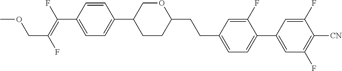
C1=CC(C(=C(F)COC)F)=CC=C1C1CCC(CCC2=CC=C(C3=CC(F)=C([CN])C(F)=C3)C(F)=C2)OC1
